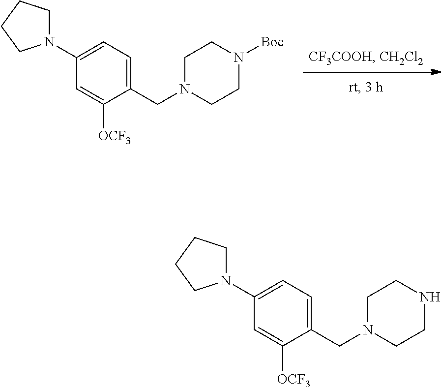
C1CN([Boc])CCN1CC1=CC=C(N2CCCC2)C=C1[OCF3].C1CNCCN1CC1=CC=C(N2CCCC2)C=C1[OCF3]
